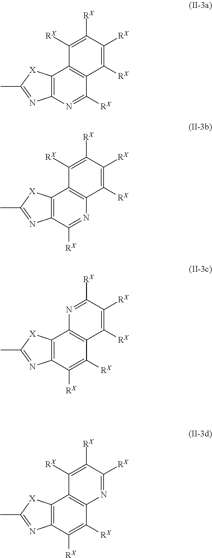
C12=C(N=C([RX])C3=C1C([RX])=C([RX])C([RX])=C3[RX])N=C(C)[X]2.C12=C(C([RX])=NC3=C1C([RX])=C([RX])C([RX])=C3[RX])N=C(C)[X]2.C12=C(C([RX])=C([RX])C3=C1N=C([RX])C([RX])=C3[RX])N=C(C)[X]2.C12=C(C([RX])=C([RX])C3=C1C([RX])=C([RX])C([RX])=N3)N=C(C)[X]2
